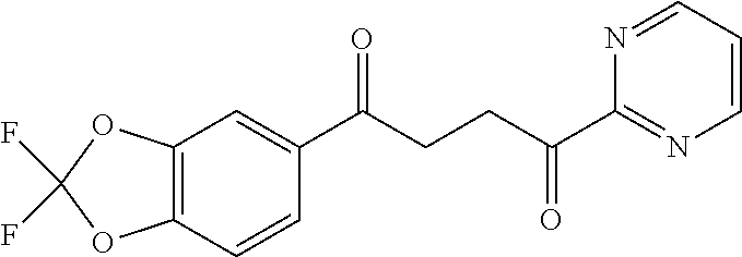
C1(C(CCC(C2=NC=CC=N2)=O)=O)=CC2=C(C=C1)OC(F)(F)O2
